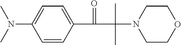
C1=C(N(C)C)C=CC(C(C(N2CCOCC2)(C)C)=O)=C1
